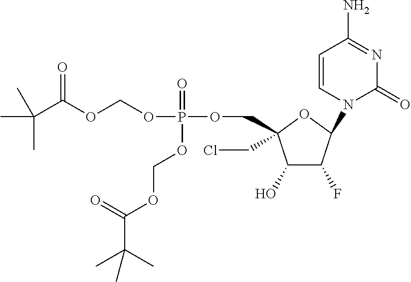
C1(O)C(F)C(N2C=CC(N)=NC2=O)OC1(CCl)COP(OCOC(C(C)(C)C)=O)(=O)OCOC(C(C)(C)C)=O
